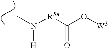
CN([R5a]C(O[W3])=O)[H]
